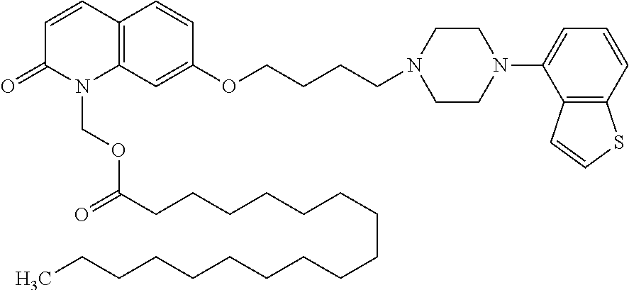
C12=C(C=C(OCCCCN3CCN(C4=CC=CC5=C4C=CS5)CC3)C=C1)N(COC(=O)CCCCCCCCCCCCCCCCC)C(=O)C=C2
